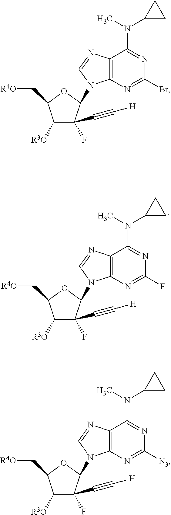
CN(C1=NC(F)=NC2=C1N=CN2C1C(F)(C#C[H])C([R3O])C(C[R4O])O1)C1CC1.CN(C1=NC(Br)=NC2=C1N=CN2C1C(F)(C#C[H])C([R3O])C(C[R4O])O1)C1CC1.CN(C1=NC([N3])=NC2=C1N=CN2C1C(F)(C#C[H])C([R3O])C(C[R4O])O1)C1CC1
